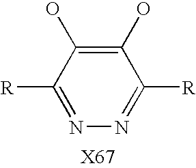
N1=C([R])C(O)=C(O)C([R])=N1
